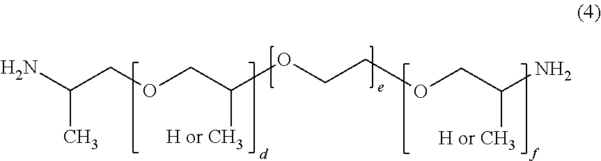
NC(COCC([H or CH3])OCCOCC([H or CH3])N)C
